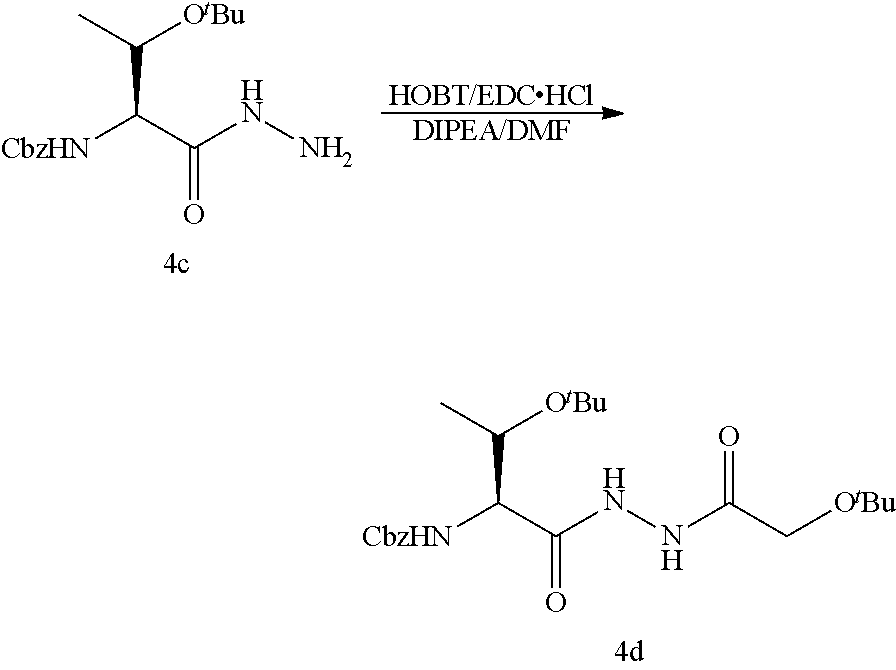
[DIPEA/DMF].[HOBT/EDCHCl].[CbzHN]C(C(NN)=O)C(C)[OtBu].[CbzHN]C(C(NNC(C[OtBu])=O)=O)C(C)[OtBu]
